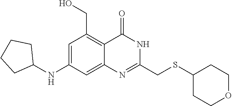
C1(CSC2CCOCC2)=NC2=CC(NC3CCCC3)=CC(CO)=C2C(=O)N1
